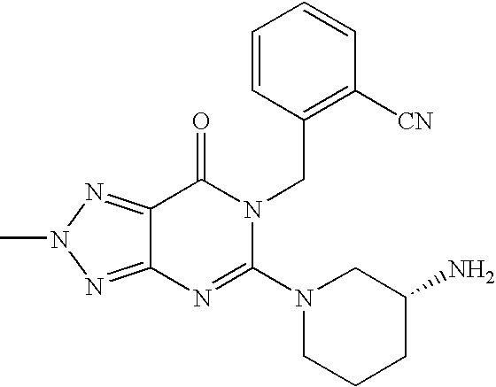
C12=NN(C)N=C1C(=O)N(CC1=C([CN])C=CC=C1)C(N1CCCC(N)C1)=N2
